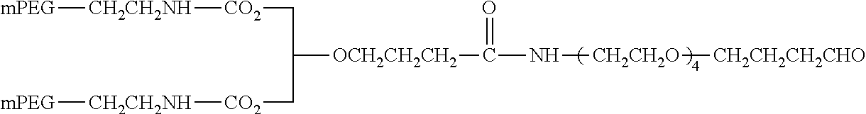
[mPEG][CH2CH2NH][CO2]CC([OCH2CH2CH2]C(N[CH2CH2O][CH2CH2CH2CHO])=O)C[CO2][CH2CH2NH][mPEG]
